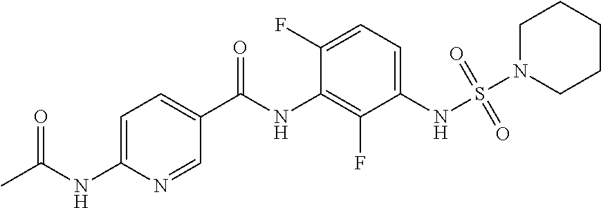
C1=C(NC(C)=O)N=CC(C(NC2=C(F)C(NS(N3CCCCC3)(=O)=O)=CC=C2F)=O)=C1
